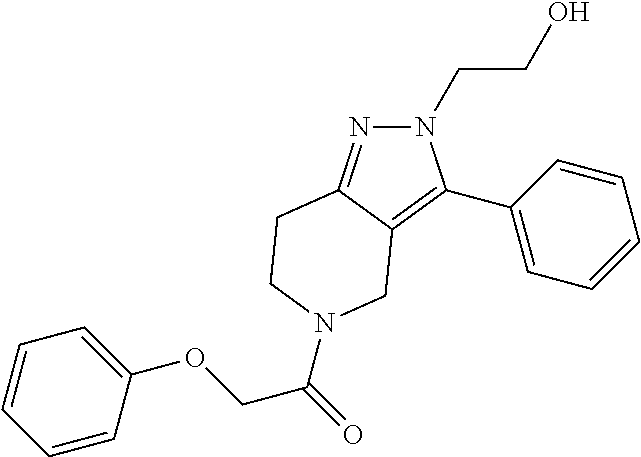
N1=C2C(=C(C3=CC=CC=C3)N1CCO)CN(C(=O)COC1=CC=CC=C1)CC2
